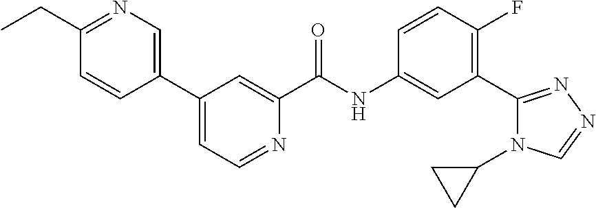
C1(CC)=NC=C(C2=CC=NC(C(NC3=CC(C4=NN=CN4C4CC4)=C(F)C=C3)=O)=C2)C=C1
